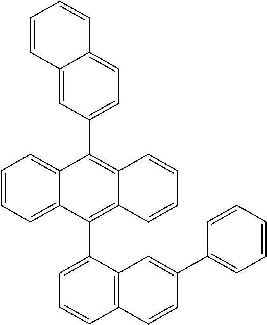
C1=CC=C2C(=C1)C(C1=CC=C3C(=C1)C=CC=C3)=C1C(=C2C2=CC=CC3=C2C=C(C2=CC=CC=C2)C=C3)C=CC=C1
